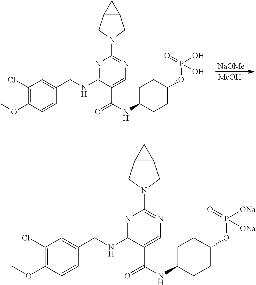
[NaOMe].[MeOH].N1=C(NCC2=CC(Cl)=C(OC)C=C2)C(C(=O)NC2CCC(OP(=O)(O)O)CC2)=CN=C1N1CC2C(C1)C2.N1=C(NCC2=CC(Cl)=C(OC)C=C2)C(C(=O)NC2CCC(OP(=O)([ONa])[ONa])CC2)=CN=C1N1CC2C(C1)C2
